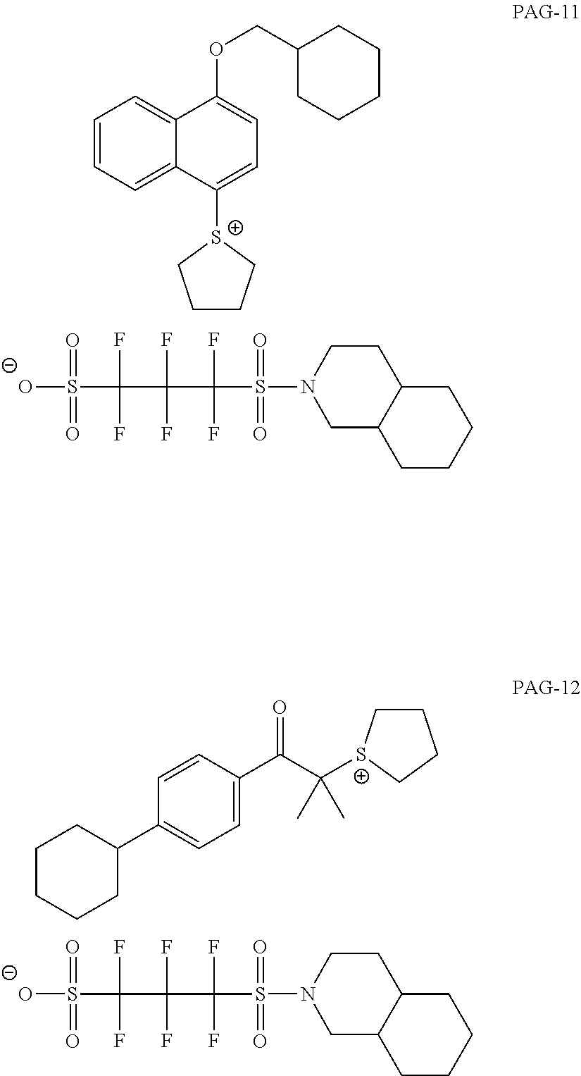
S(C(C(C(S(N1CC2C(CC1)CCCC2)(=O)=O)(F)F)(F)F)(F)F)([O-])(=O)=O.C1CCCC(C2=CC=C(C(C([S+]3CCCC3)(C)C)=O)C=C2)C1.S(C(C(C(S(N1CC2C(CC1)CCCC2)(=O)=O)(F)F)(F)F)(F)F)([O-])(=O)=O.C1=CC=C2C(=C1)C(OCC1CCCCC1)=CC=C2[S+]1CCCC1
